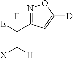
[E]C(C1=NOC([D])=C1)(F)C([X])[H]
